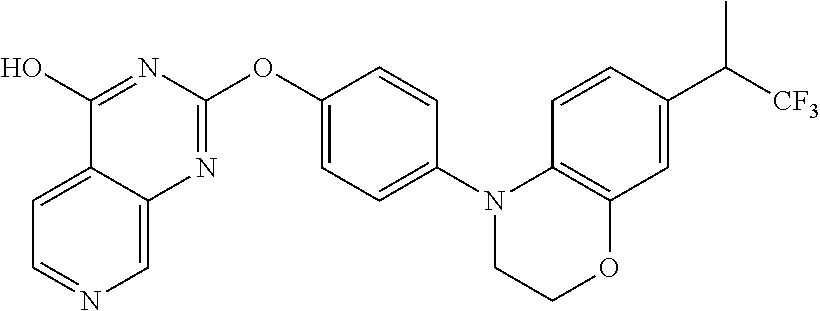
C1=C2C(=CN=C1)N=C(OC1=CC=C(N3CCOC4=C3C=CC(C([CF3])C)=C4)C=C1)N=C2O
